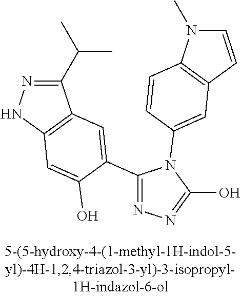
N1=C(C2=CC3=C(NN=C3C(C)C)C=C2O)N(C2=CC3=C(N(C)C=C3)C=C2)C(O)=N1
